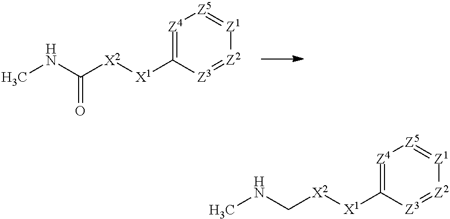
[Z4]1=C([X1][X2]C(NC)=O)[Z3]=[Z2][Z1]=[Z5]1.[Z4]1=C([X1][X2]CNC)[Z3]=[Z2][Z1]=[Z5]1
